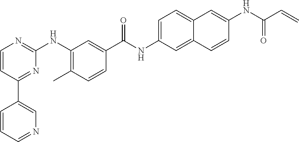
C1(C2=CN=CC=C2)=NC(NC2=C(C)C=CC(C(NC3=CC=C4C(=C3)C=CC(NC(C=C)=O)=C4)=O)=C2)=NC=C1
